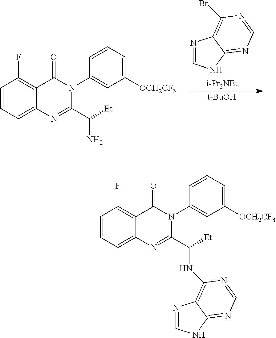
[t-BuOH].C1=CC=C2C(=C1F)C(=O)N(C1=CC([OCH2CF3])=CC=C1)C(C([Et])N)=N2.N1=CNC2=NC=NC(Br)=C12.[i-Pr2NEt].C1=CC=C2C(=C1F)C(=O)N(C1=CC([OCH2CF3])=CC=C1)C(C([Et])NC1=C3N=CNC3=NC=N1)=N2
